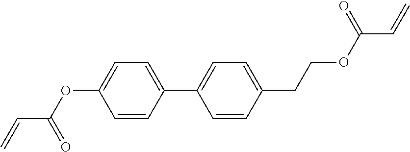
C1=C(OC(C=C)=O)C=CC(C2=CC=C(CCOC(=O)C=C)C=C2)=C1
